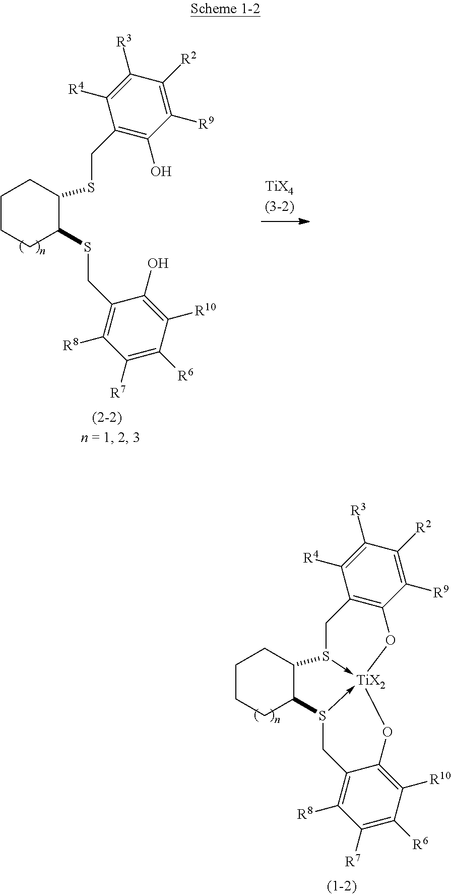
C1CCC2C(C1)S1->[TiX2]3(-S2CC2=C([R8])C([R7])=C([R6])C([R10])=C2O3)OC2=C(C1)C([R4])=C([R3])C([R2])=C2[R9].C1CCC(SCC2=C([R8])C([R7])=C([R6])C([R10])=C2O)C(SCC2=C(O)C([R9])=C([R2])C([R3])=C2[R4])C1
